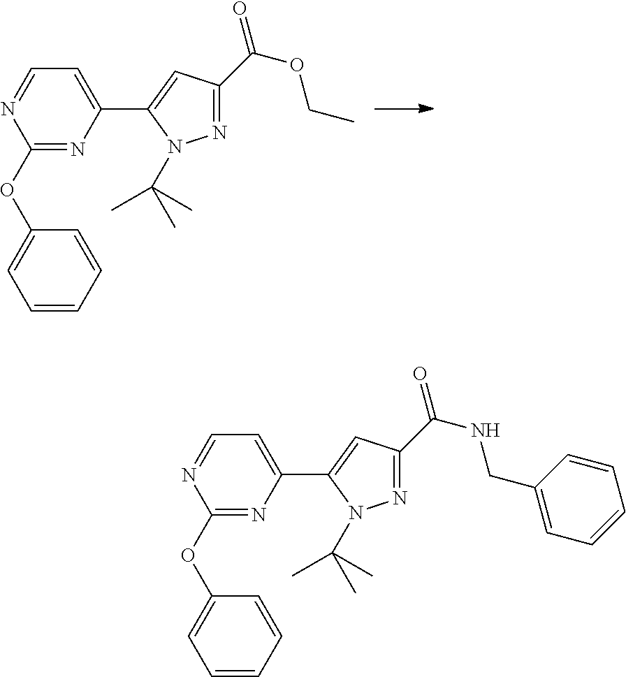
C1(OC2=CC=CC=C2)=NC(C2=CC(C(OCC)=O)=NN2C(C)(C)C)=CC=N1.C1(OC2=CC=CC=C2)=NC(C2=CC(C(NCC3=CC=CC=C3)=O)=NN2C(C)(C)C)=CC=N1
